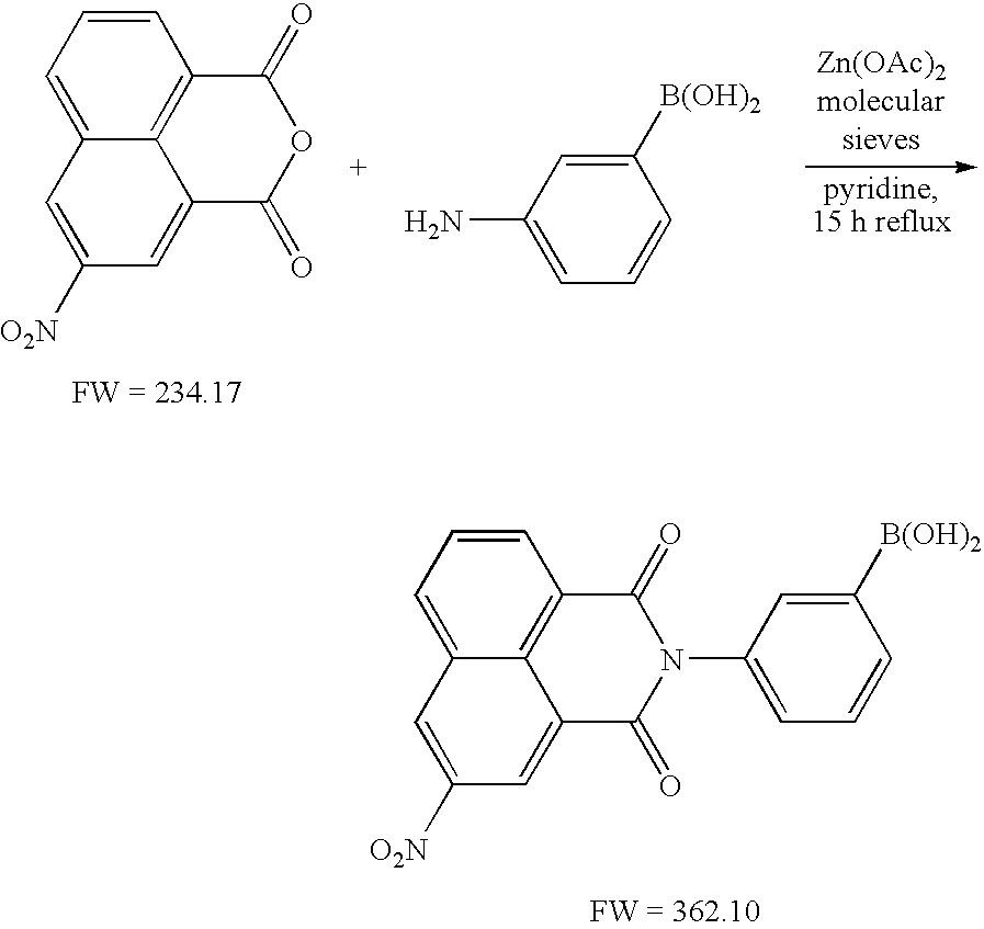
C1=CC=C2C3=C1C(=O)N(C1=CC=CC([B(OH)2])=C1)C(=O)C3=CC([O2N])=C2.C1=CC=C2C3=C1C(=O)OC(=O)C3=CC([O2N])=C2.C1([B(OH)2])=CC(N)=CC=C1
